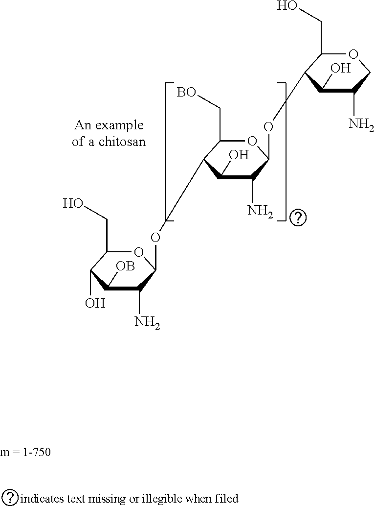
C1(CO)C(O)C([OB])C(N)C(OC2C(C[BO])OC(OC3C(CO)OCC(N)C3O)C(N)C2O)O1
